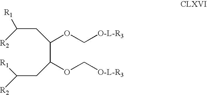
C(C(OC[O-L-R3])CC([R1])[R2])(OC[O-L-R3])CC([R2])[R1]
